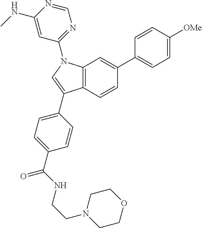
C12=C(N(C3=NC=NC(NC)=C3)C=C1C1=CC=C(C(NCCN3CCOCC3)=O)C=C1)C=C(C1=CC=C([OMe])C=C1)C=C2
